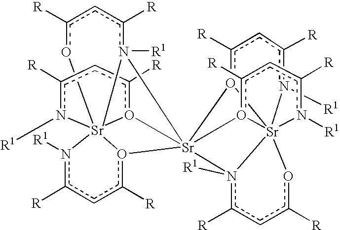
c1([R])o[Sr]2345n([R1])c([R])cc([R])o2[Sr]26(o3c([R])cc([R])n4[R1])(o3c([R])cc([R])n([R1])[Sr]347(o2c([R])cc([R])n4[R1])n6([R1])c([R])cc([R])o7)n5([R1])c([R])c1
